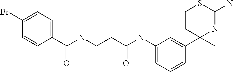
C(CNC(C1=CC=C(Br)C=C1)=O)C(NC1=CC=CC(C2(C)N=C(N)SCC2)=C1)=O
